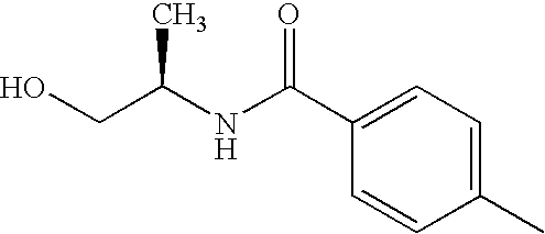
N(C(C1=CC=C(C)C=C1)=O)C(CO)C
